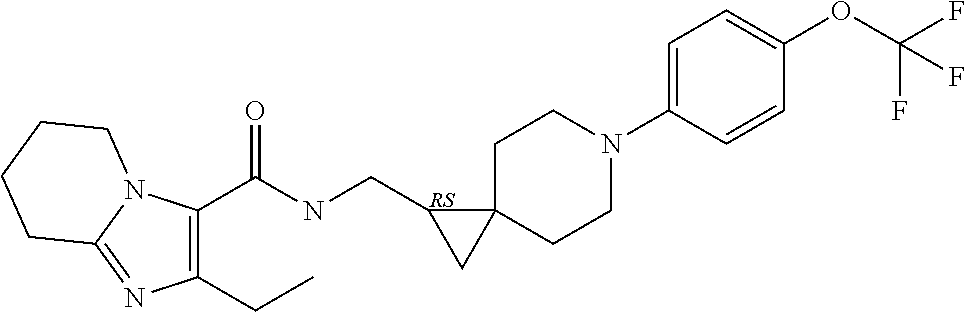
C1(CC)=C(C(NCC2CC23CCN(C2=CC=C(OC(F)(F)F)C=C2)CC3)=O)N2C(=N1)CCCC2
